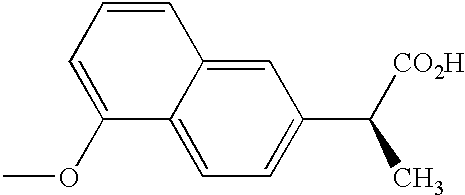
C1=C2C(=CC=C1C([CO2H])C)C(OC)=CC=C2
